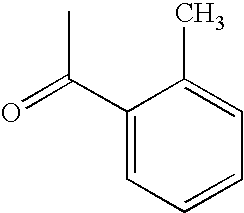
C1(C(=O)C)=CC=CC=C1C
